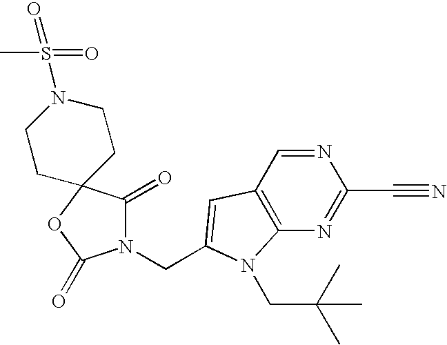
C1CC2(CCN1S(=O)(=O)C)C(=O)N(CC1=CC3=C(N=C(C#N)N=C3)N1CC(C)(C)C)C(=O)O2
